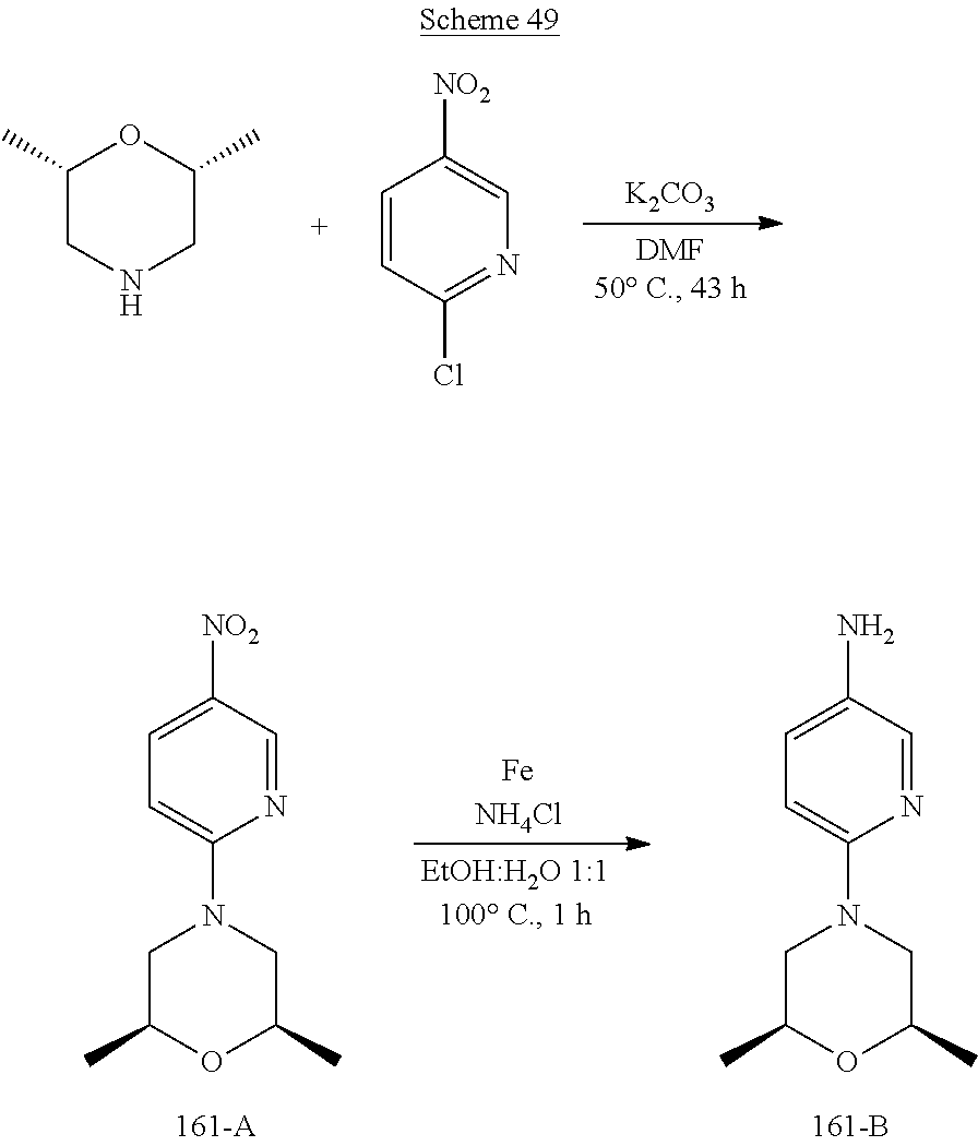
C1(C)CNCC(C)O1.C1=CC(Cl)=NC=C1[NO2].[K2CO3].C1C(C)OC(C)CN1C1=CC=C([NO2])C=N1.[FeNH4Cl].C1C(C)OC(C)CN1C1=CC=C(N)C=N1
